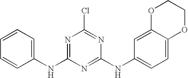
C1(NC2=NC(Cl)=NC(NC3=CC=C4C(=C3)OCCO4)=N2)=CC=CC=C1
